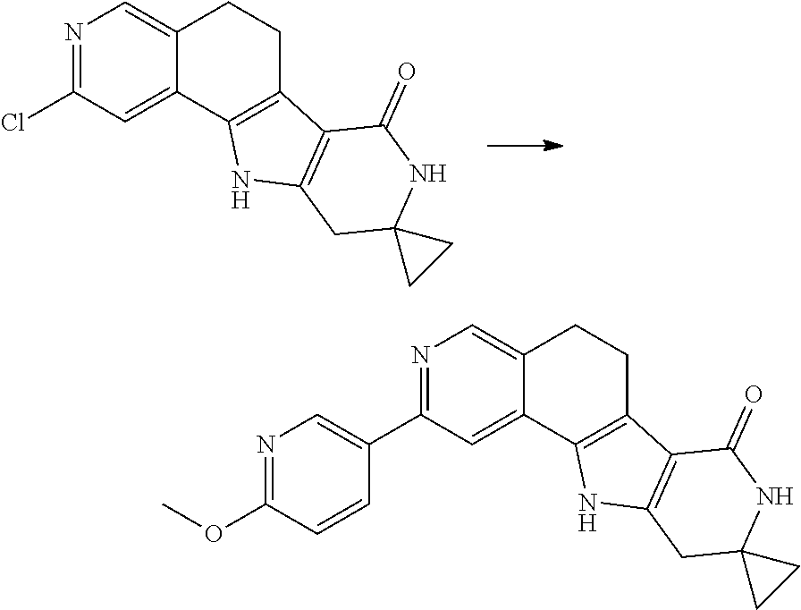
N1=C(Cl)C=C2C(=C1)CCC1=C2NC2=C1C(=O)NC1(C2)CC1.N1=C(C2=CN=C(OC)C=C2)C=C2C(=C1)CCC1=C2NC2=C1C(=O)NC1(C2)CC1
